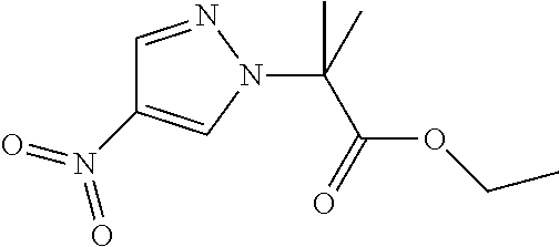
C(N1N=CC(N(=O)=O)=C1)(C)(C(=O)OCC)C
